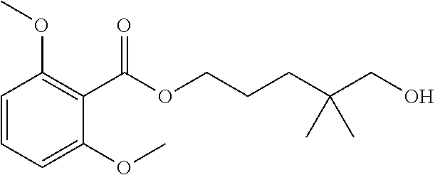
C(OCCCC(CO)(C)C)(=O)C1=C(OC)C=CC=C1OC
